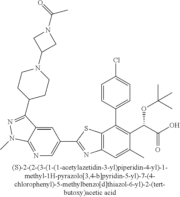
C1=C2C(=NC=C1C1=NC3=C(S1)C(C1=CC=C(Cl)C=C1)=C(C(C(O)=O)OC(C)(C)C)C(C)=C3)N(C)N=C2C1CCN(C2CN(C(=O)C)C2)CC1
